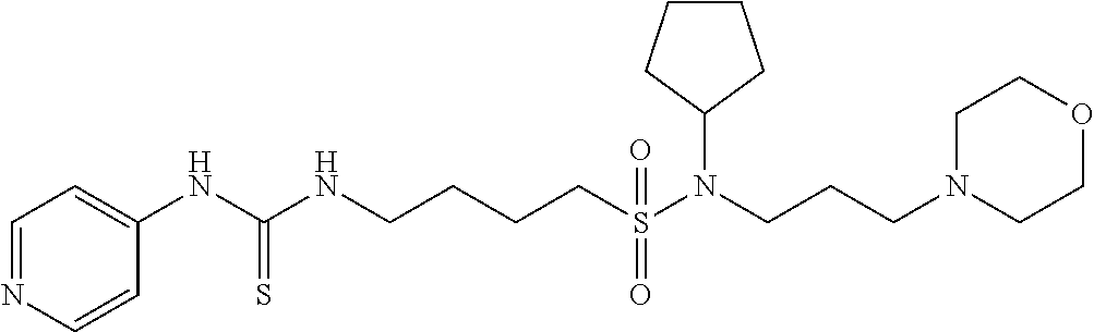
C1=C(NC(NCCCCS(N(CCCN2CCOCC2)C2CCCC2)(=O)=O)=S)C=CN=C1
